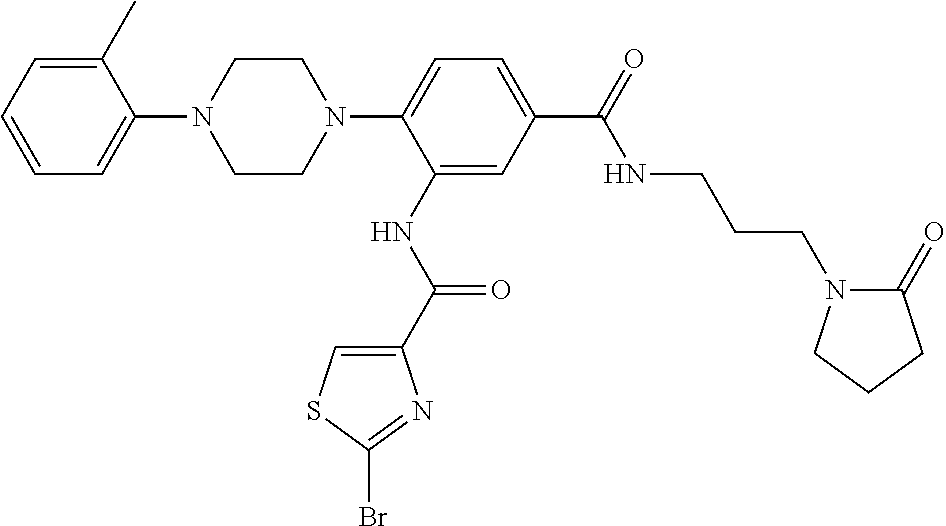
C1=C(C)C(N2CCN(C3=CC=C(C(NCCCN4C(=O)CCC4)=O)C=C3NC(=O)C3=CSC(Br)=N3)CC2)=CC=C1
